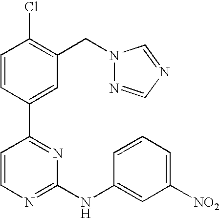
C1=CC(C2=NC(NC3=CC([NO2])=CC=C3)=NC=C2)=CC(CN2N=CN=C2)=C1Cl
